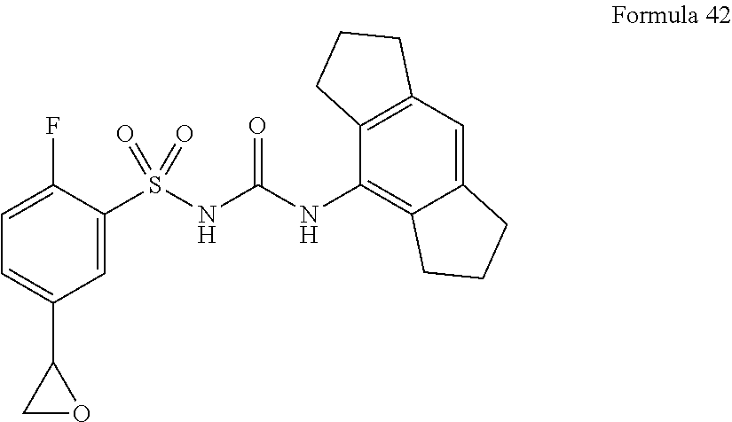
C1=C(S(NC(NC2=C3C(=CC4=C2CCC4)CCC3)=O)(=O)=O)C(F)=CC=C1C1CO1
